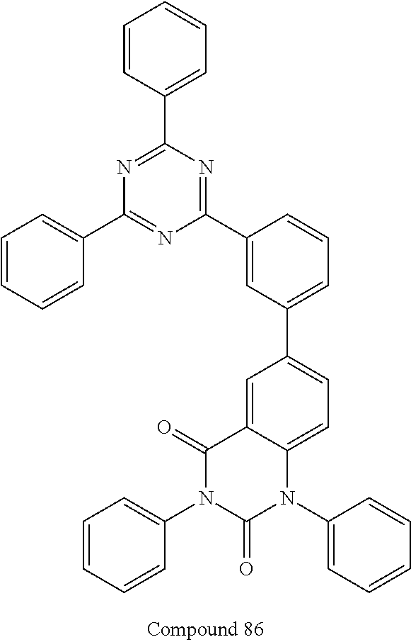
C1=CC=CC(C2=NC(C3=CC(C4=CC=C5C(=C4)C(=O)N(C4=CC=CC=C4)C(=O)N5C4=CC=CC=C4)=CC=C3)=NC(C3=CC=CC=C3)=N2)=C1
